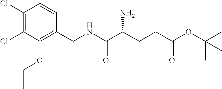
C1(Cl)=C(Cl)C(OCC)=C(CNC(C(CCC(OC(C)(C)C)=O)N)=O)C=C1
